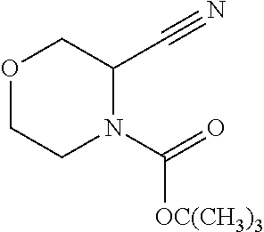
C(C1COCCN1C(=O)[OC(CH3)3])#N
